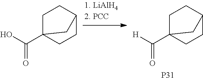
O=C(O)C12CCC(CC1)C2.O=C([H])C12CCC(CC1)C2.[P31]
